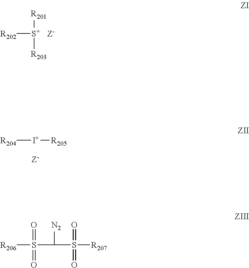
[R202][S+]([R201])[R203].[R204][I+][R205].[R206]S(C([N2])S([R207])(=O)=O)(=O)=O
